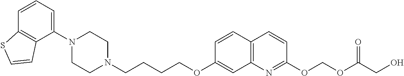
C1(N2CCN(CCCCOC3=CC4=C(C=C3)C=CC(OCOC(CO)=O)=N4)CC2)=CC=CC2=C1C=CS2
